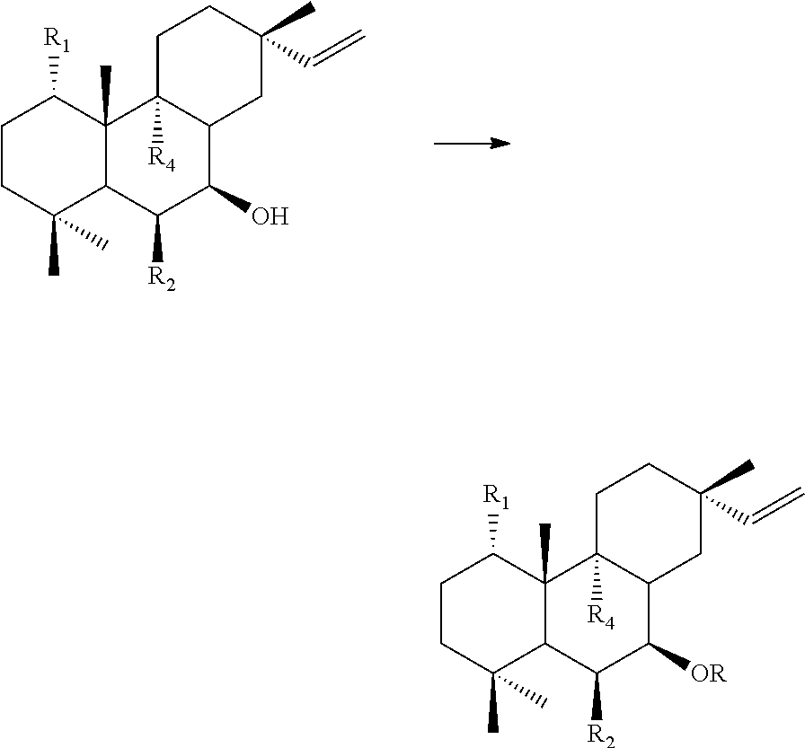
C1CC(C)(C)C2C(C)(C1[R1])C1([R4])C(C(O)C2[R2])CC(C)(C=C)CC1.C1CC(C)(C)C2C(C)(C1[R1])C1([R4])C(C([OR])C2[R2])CC(C)(C=C)CC1
